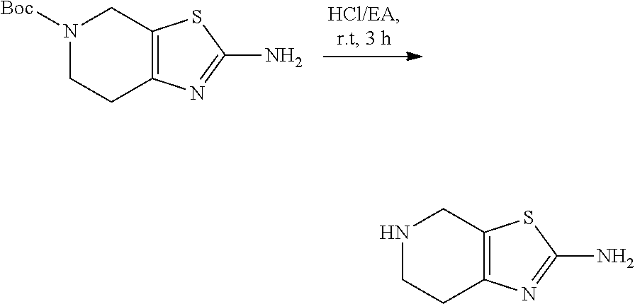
N1([Boc])CCC2=C(C1)SC(N)=N2.N1CCC2=C(C1)SC(N)=N2
